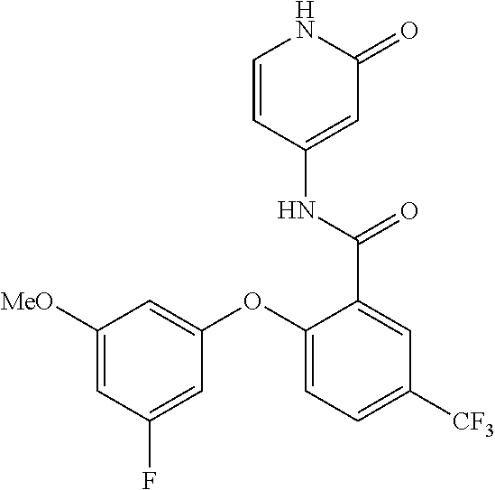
C1=CC(NC(C2=CC([CF3])=CC=C2OC2=CC([MeO])=CC(F)=C2)=O)=CC(=O)N1
